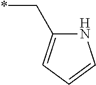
*CC1=CC=CN1
